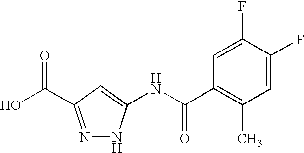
C1=C(F)C(F)=CC(C(NC2=CC(C(O)=O)=NN2)=O)=C1C
